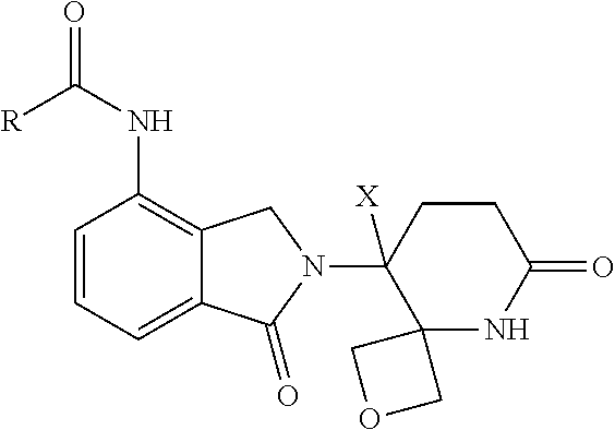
C1=CC=C2C(=C1NC(=O)[R])CN(C1([X])C3(NC(=O)CC1)COC3)C2=O
